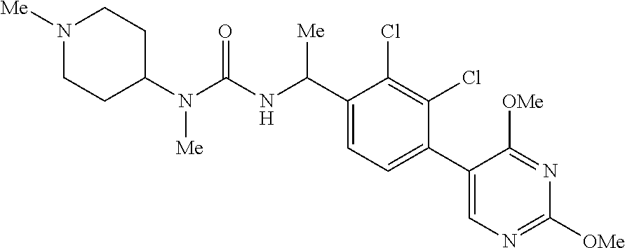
C1(N(C(NC(C2=CC=C(C3=CN=C([OMe])N=C3[OMe])C(Cl)=C2Cl)[Me])=O)[Me])CCN([Me])CC1
